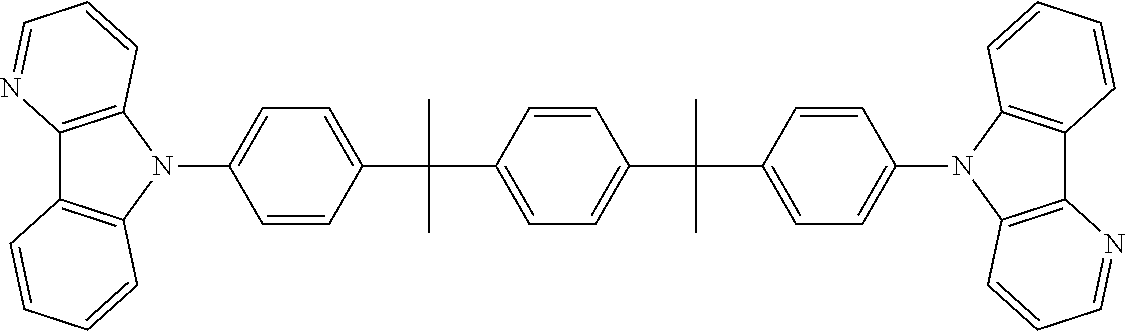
C1=CC(C(C)(C2=CC=C(C(C)(C3=CC=C(N4C5=C(C6=C4C=CC=C6)N=CC=C5)C=C3)C)C=C2)C)=CC=C1N1C2=C(C3=C1C=CC=C3)N=CC=C2
